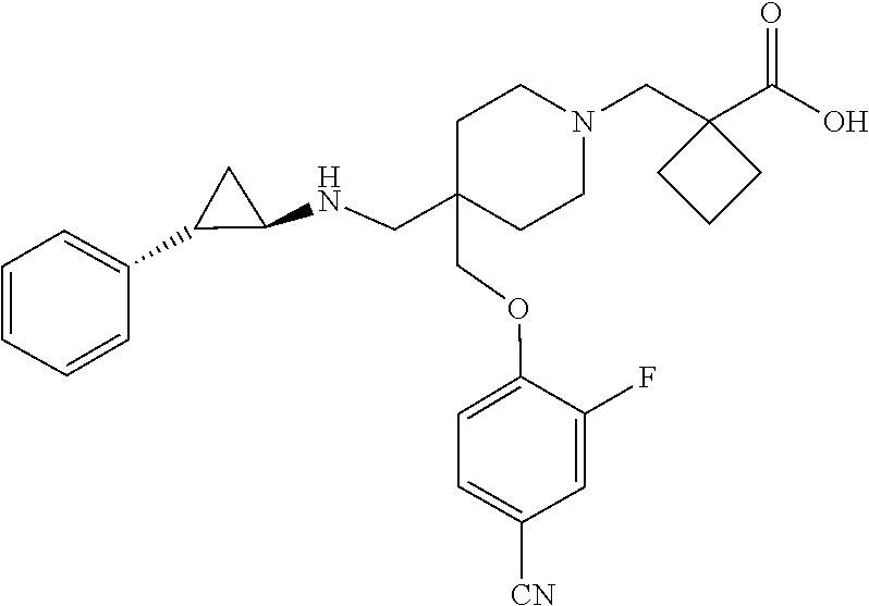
C(OC1=CC=C([CN])C=C1F)C1(CNC2C(C3=CC=CC=C3)C2)CCN(CC2(C(O)=O)CCC2)CC1
